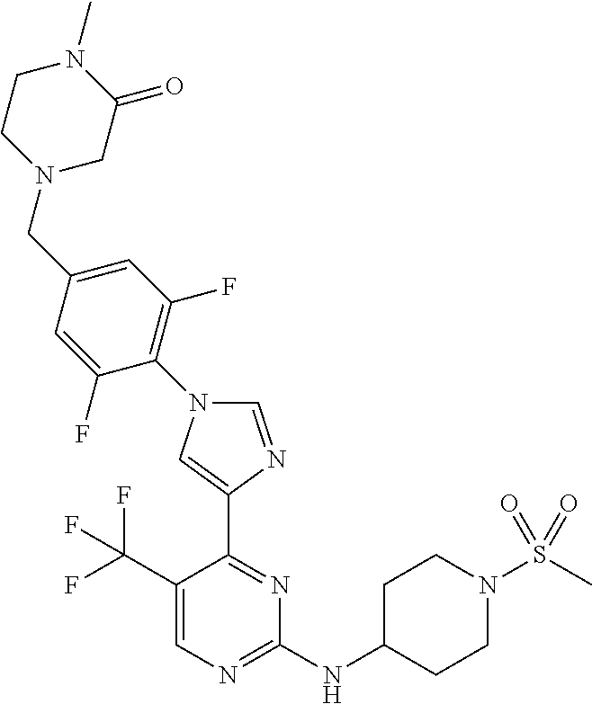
C1=NC(C2=NC(NC3CCN(S(C)(=O)=O)CC3)=NC=C2C(F)(F)F)=CN1C1=C(F)C=C(CN2CC(=O)N(C)CC2)C=C1F
